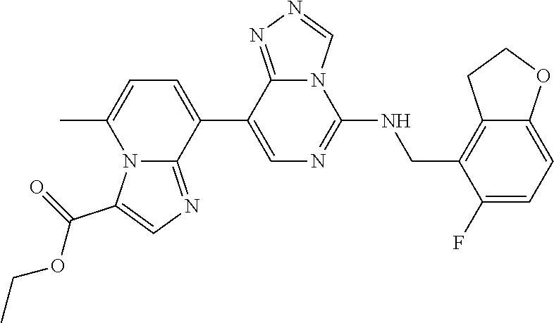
N12C(NCC3=C4CCOC4=CC=C3F)=NC=C(C3=CC=C(C)N4C3=NC=C4C(=O)OCC)C1=NN=C2
